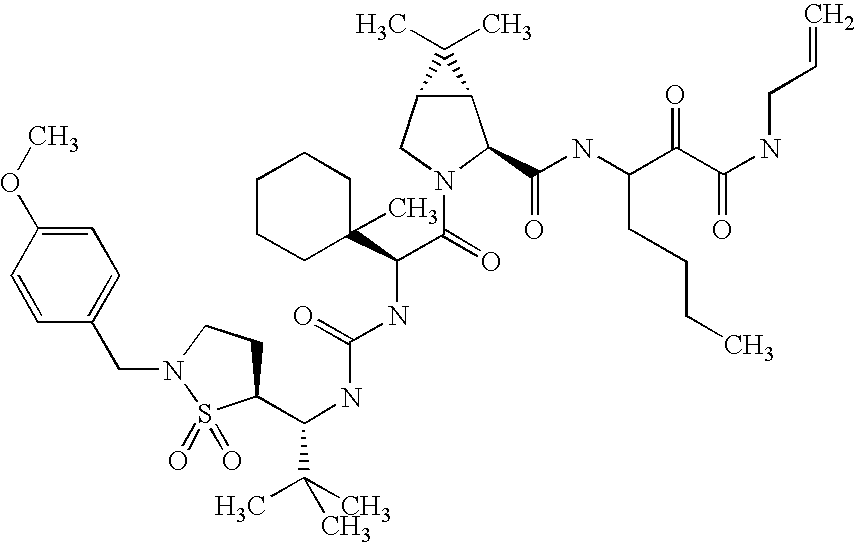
C12C(CN(C(C(NC(NC(C(C)(C)C)C3CCN(CC4=CC=C(OC)C=C4)S3(=O)=O)=O)C3(C)CCCCC3)=O)C1C(NC(C(C(NCC=C)=O)=O)CCCC)=O)C2(C)C
